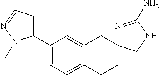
C1(C2=CC=NN2C)=CC=C2C(=C1)CC1(CC2)N=C(N)NC1
